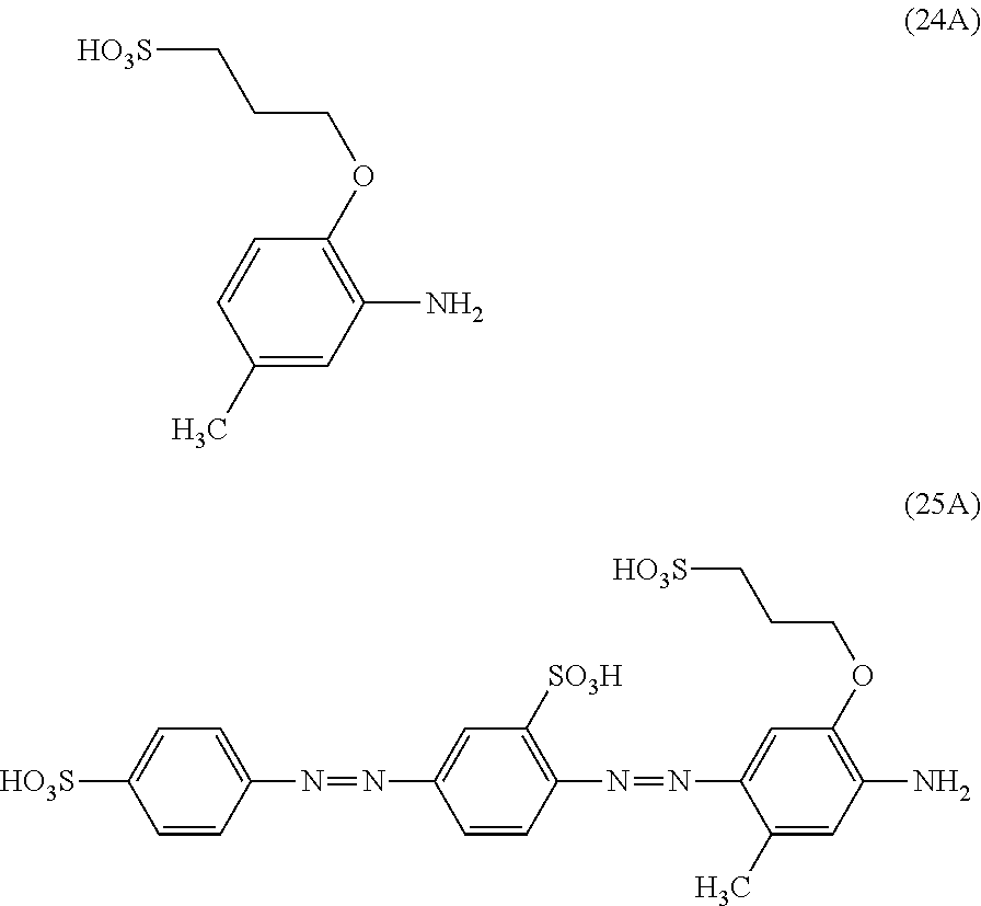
N(C1=C([SO3H])C=C(N=NC2=CC=C([HO3S])C=C2)C=C1)=NC1=CC(OCCC[HO3S])=C(N)C=C1C.NC1=C(OCCC[HO3S])C=CC(C)=C1
